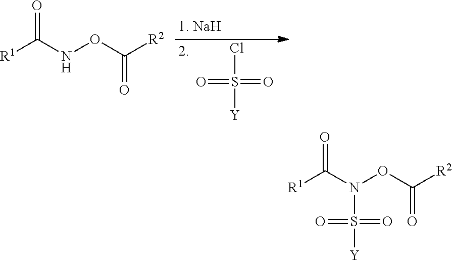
[R1]C(=O)N(OC([R2])=O)S([Y])(=O)=O.ClS([Y])(=O)=O.[R1]C(NOC([R2])=O)=O
